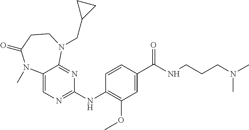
C1(NC2=NC=C3C(=N2)N(CC2CC2)CCC(=O)N3C)=C(OC)C=C(C(NCCCN(C)C)=O)C=C1
